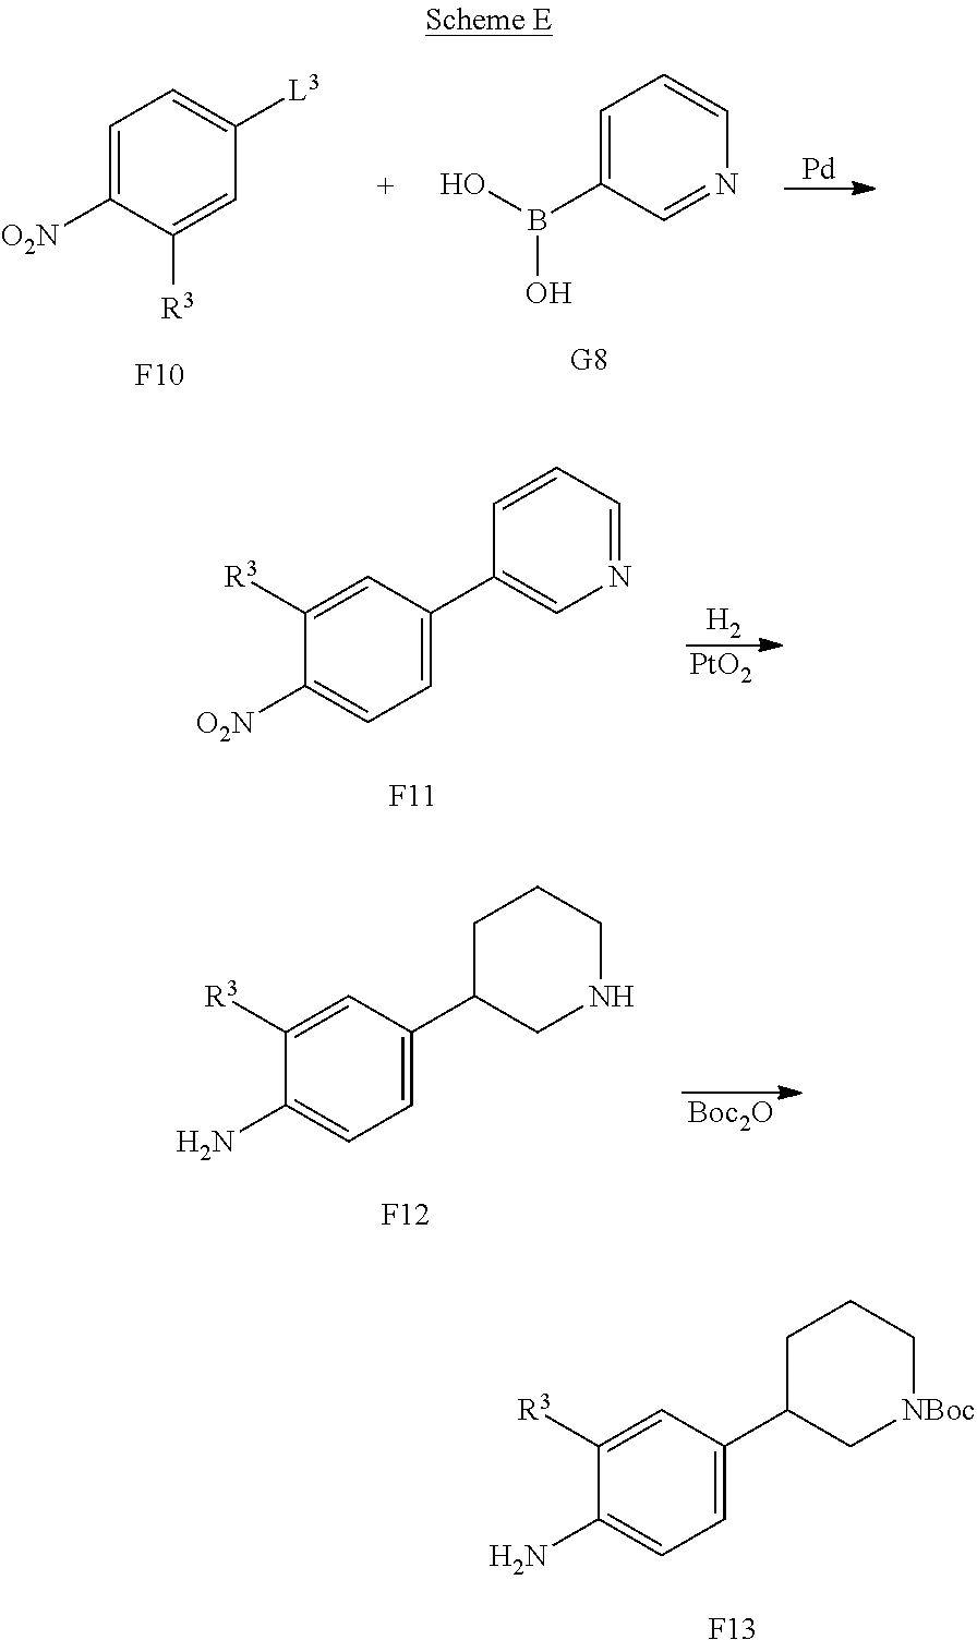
C1=C([O2N])C([R3])=CC([L3])=C1.[F10].C1=C(B(O)O)C=NC=C1.[Pd].C1([R3])=CC(C2=CN=CC=C2)=CC=C1[O2N].[F11].[H2].[PtO2].C1([R3])=CC(C2CNCCC2)=CC=C1N.[F12].[Boc2O].C1([R3])=CC(C2C[NBoc]CCC2)=CC=C1N.[F13]
